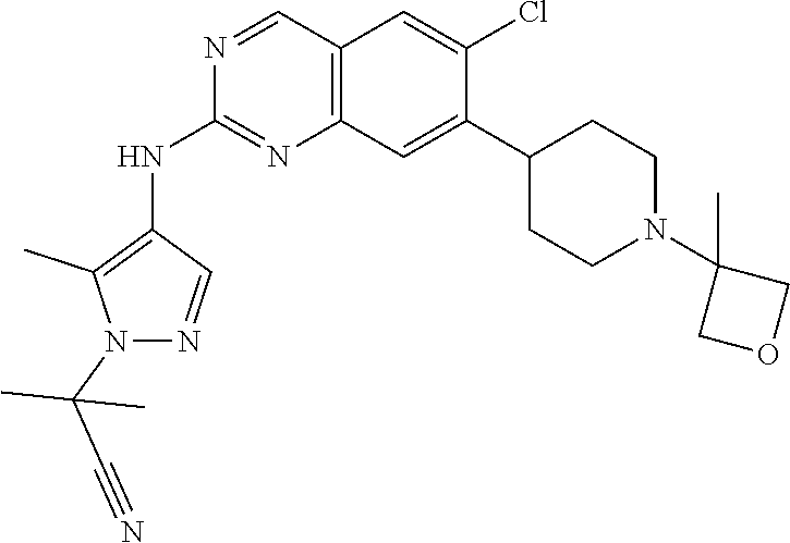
N1(C(C)(C)C#N)N=CC(NC2=NC3=C(C=N2)C=C(Cl)C(C2CCN(C4(C)COC4)CC2)=C3)=C1C
